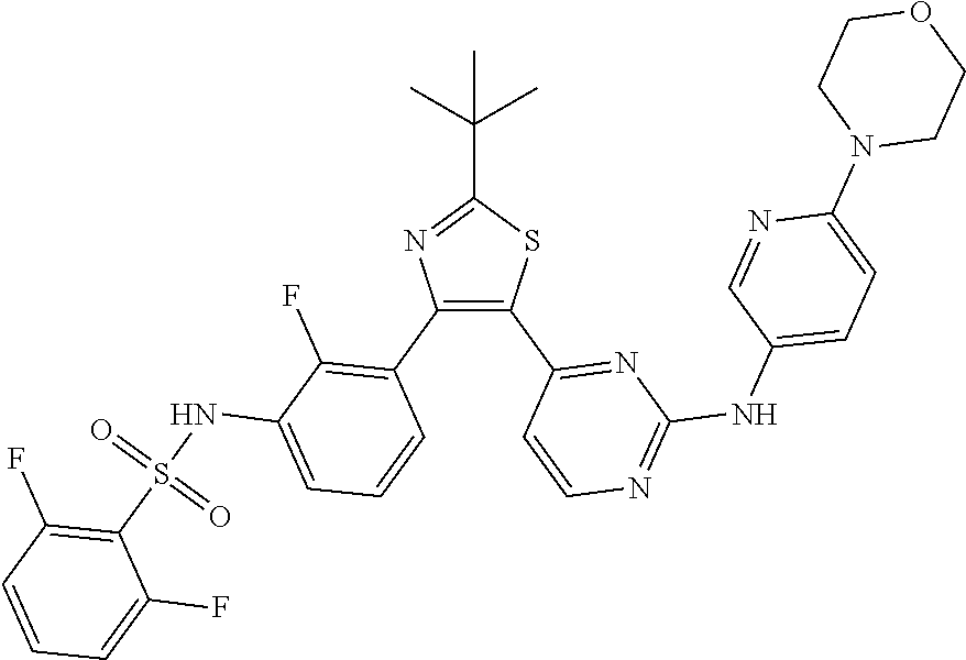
C1(C(C)(C)C)=NC(C2=C(F)C(NS(C3=C(F)C=CC=C3F)(=O)=O)=CC=C2)=C(C2=NC(NC3=CC=C(N4CCOCC4)N=C3)=NC=C2)S1
